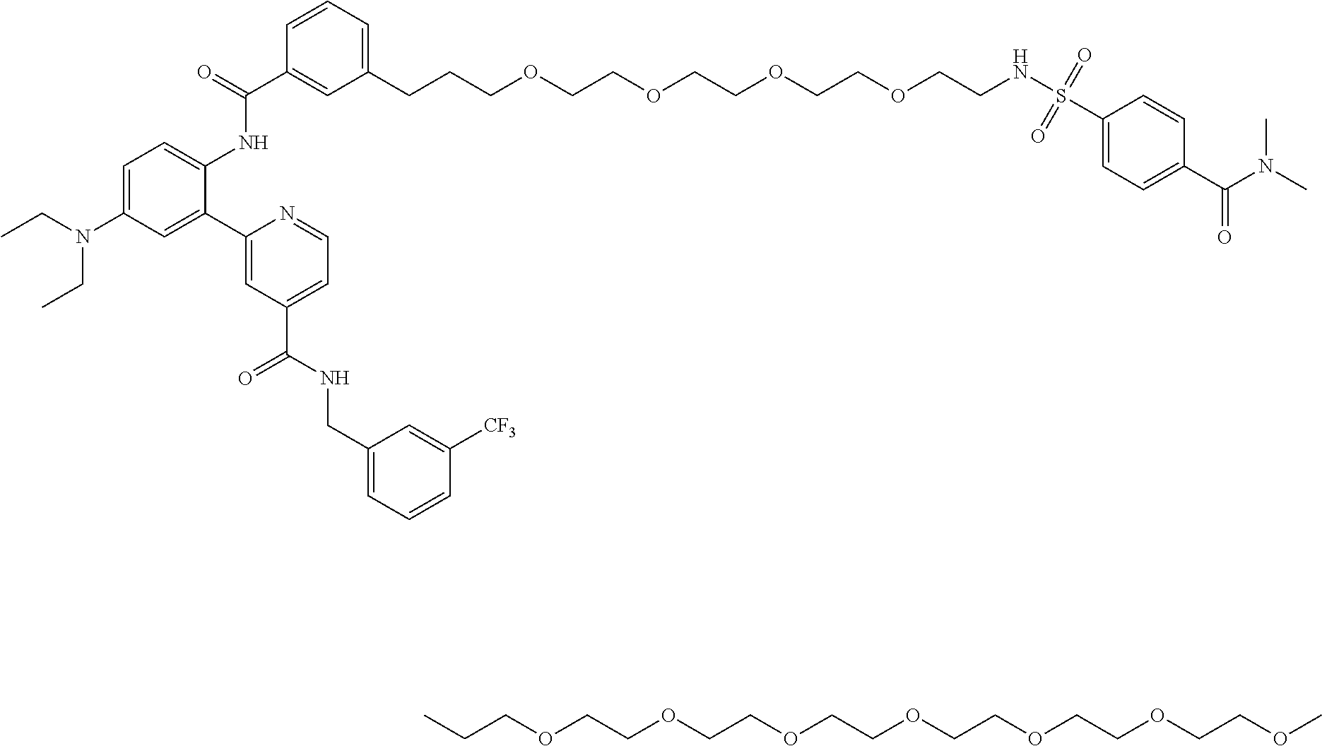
C1(CNC(=O)C2=CC=NC(C3=CC(N(CC)CC)=CC=C3NC(C3=CC(CCCOCCOCCOCCOCCNS(=O)(=O)C4=CC=C(C(N(C)C)=O)C=C4)=CC=C3)=O)=C2)=CC=CC([CF3])=C1.C(COCCOCCOCCOCCOCCOCCOC)C
